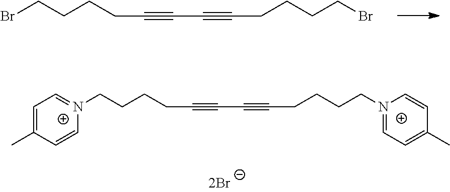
BrCCCCC#CC#CCCCCBr.[N+]1(CCCCC#CC#CCCCC[N+]2=CC=C(C)C=C2)=CC=C(C)C=C1
